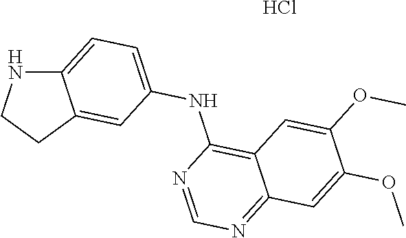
C12=CC=C(NC3=C4C(=NC=N3)C=C(OC)C(OC)=C4)C=C1CCN2.Cl
